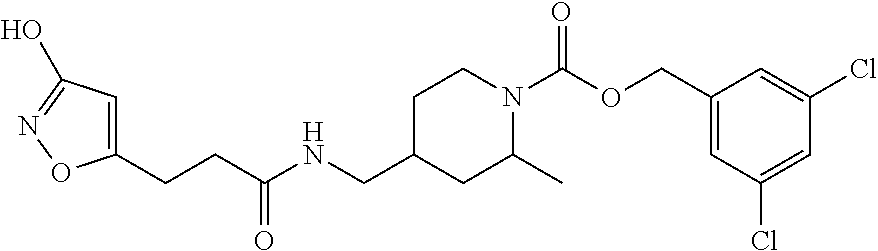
C1=C(COC(N2CCC(CNC(CCC3=CC(O)=NO3)=O)CC2C)=O)C=C(Cl)C=C1Cl
